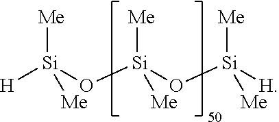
[H][Si](O[Si](O[Si]([H])([Me])[Me])([Me])[Me])([Me])[Me]
